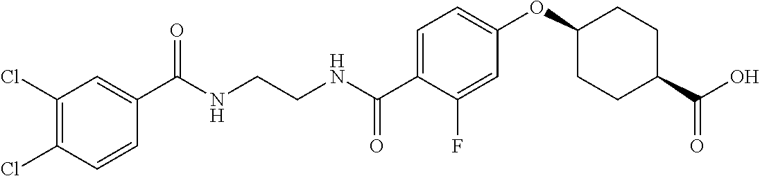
C1(C(NCCNC(C2=CC=C(OC3CCC(C(O)=O)CC3)C=C2F)=O)=O)=CC(Cl)=C(Cl)C=C1
